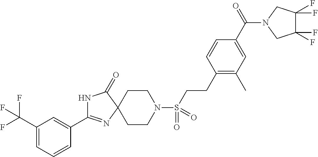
N1C(=O)C2(N=C1C1=CC(C(F)(F)F)=CC=C1)CCN(S(=O)(=O)CCC1=C(C)C=C(C(=O)N3CC(F)(F)C(F)(F)C3)C=C1)CC2
